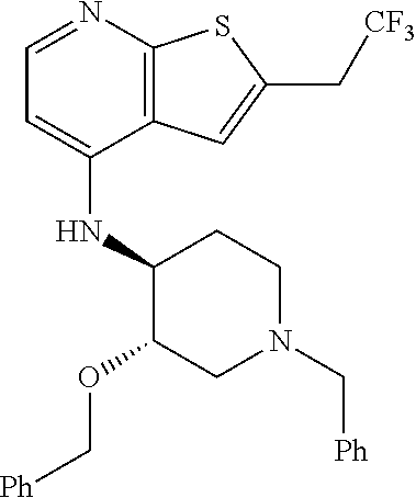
C1=NC2=C(C(NC3C(OC[Ph])CN(C[Ph])CC3)=C1)C=C(C[CF3])S2
